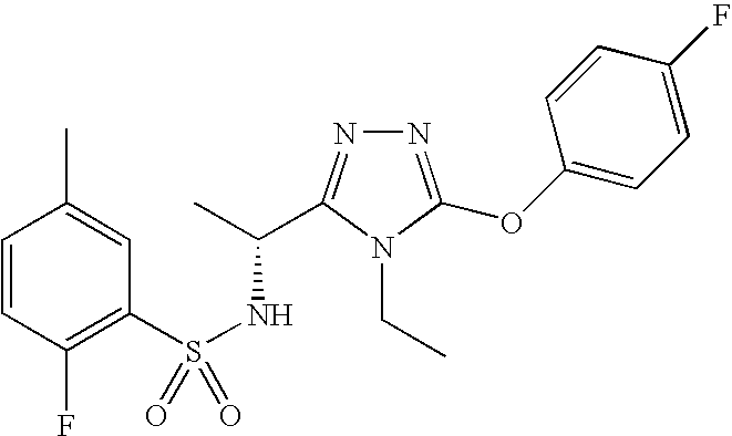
N1=C(OC2=CC=C(F)C=C2)N(CC)C(C(C)NS(=O)(C2=C(F)C=CC(C)=C2)=O)=N1
